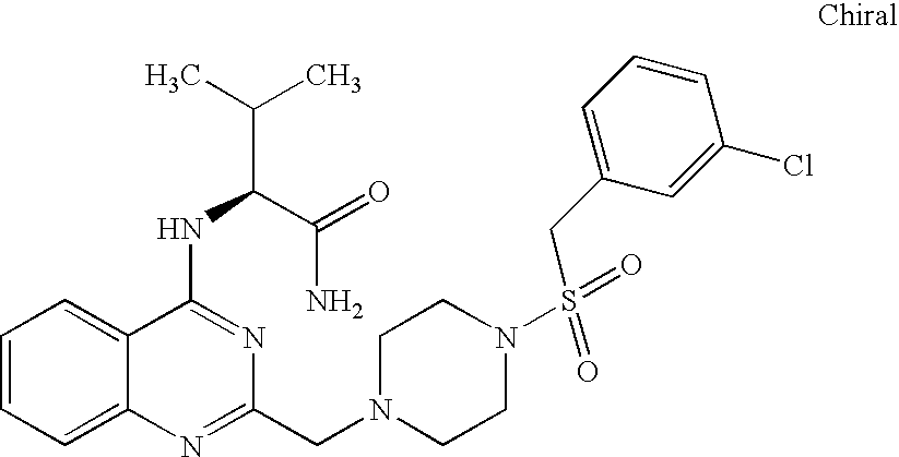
C1=CC=C2C(=C1)C(NC(C(C)C)C(=O)N)=NC(CN1CCN(S(=O)(=O)CC3=CC=CC(Cl)=C3)CC1)=N2
